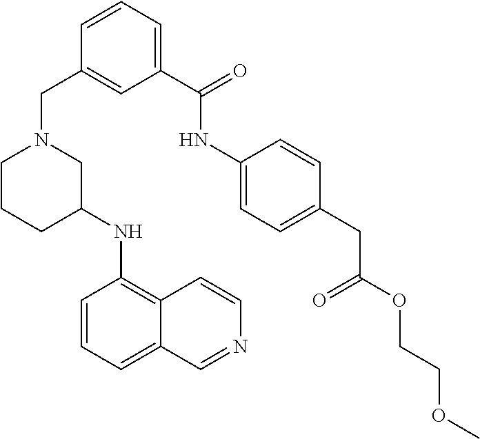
C1(NC2=C3C(=CC=C2)C=NC=C3)CN(CC2=CC(C(=O)NC3=CC=C(CC(OCCOC)=O)C=C3)=CC=C2)CCC1
